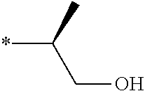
*C(C)CO
